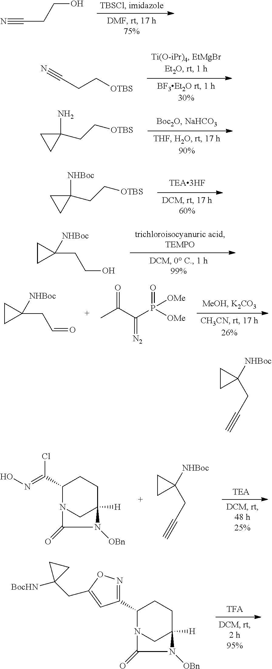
C(CCO)#N.C(CC[OTBS])#N.C1(CC[OTBS])(N)CC1.C1(CC[OTBS])([NHBoc])CC1.C1CC1(CCO)[NHBoc].C1CC1(CC=O)[NHBoc].CC(C(P([OMe])(=O)[OMe])=[N2])=O.C1(C(=NO)Cl)N2CC([H])(CC1)N([OBn])C2=O.C1CC1(CC#C)[NHBoc].C1(C2=NOC(CC3([BocHN])CC3)=C2)N2CC([H])(CC1)N([OBn])C2=O.C1CC1(CC#C)[NHBoc]
